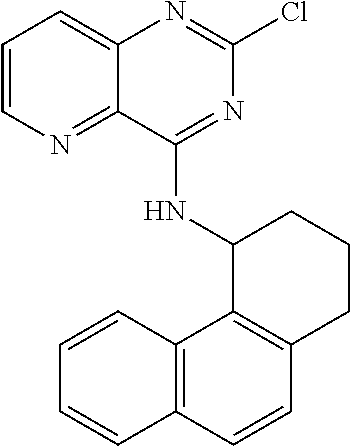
C1=CN=C2C(=C1)N=C(Cl)N=C2NC1C2=C(CCC1)C=CC1=C2C=CC=C1
